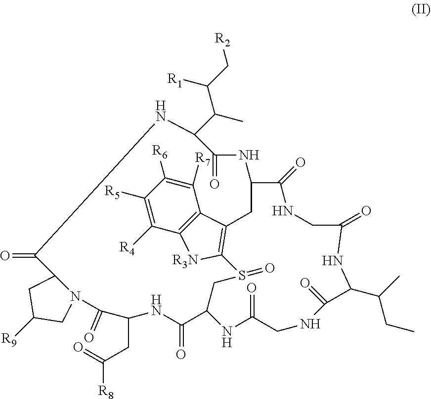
[R9]C1CN2C(C1)C(=O)NC(C(C)C(C[R2])[R1])C(=O)NC1CC3=C([R3N]C4=C3C([R7])=C([R6])C([R5])=C4[R4])S(=O)CC(C(=O)NC(CC(=O)[R8])C2=O)NC(=O)CNC(=O)C(C(CC)C)NC(=O)CNC1=O
